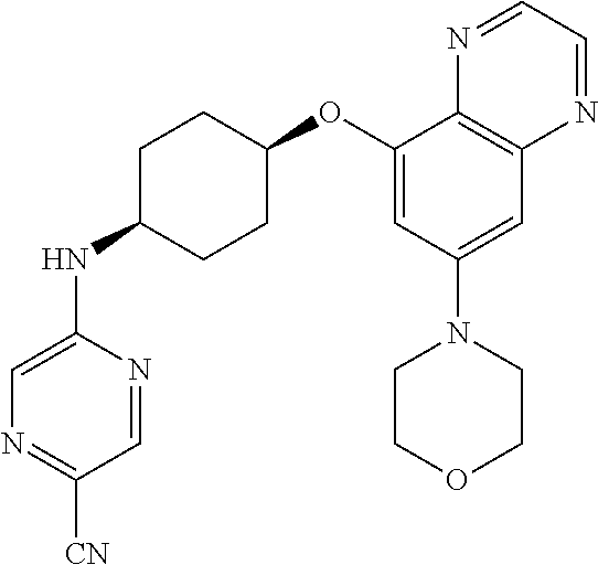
C1(OC2CCC(NC3=CN=C([CN])C=N3)CC2)=CC(N2CCOCC2)=CC2=C1N=CC=N2
